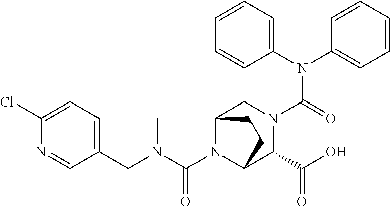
C(N1C2C(C(O)=O)N(C(N(C3=CC=CC=C3)C3=CC=CC=C3)=O)CC1CC2)(N(CC1=CC=C(Cl)N=C1)C)=O
